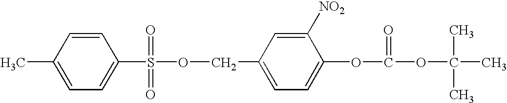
CC1=CC=C(S(OCC2=CC=C(OC(OC(C)(C)C)=O)C([NO2])=C2)(=O)=O)C=C1
